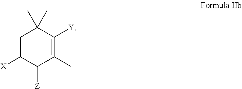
C1C([X])C([Z])C(C)=C([Y])C1(C)C
